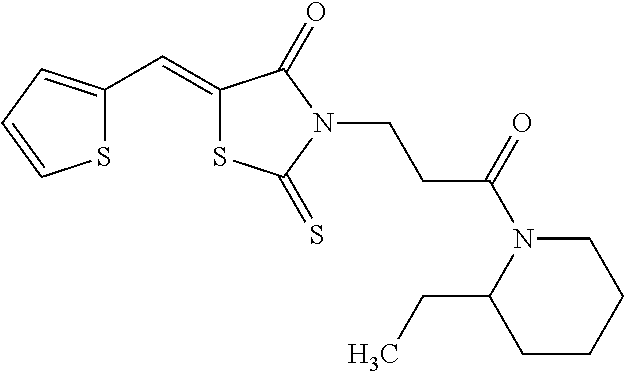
S1C(C=C2SC(=S)N(CCC(N3C(CC)CCCC3)=O)C2=O)=CC=C1
